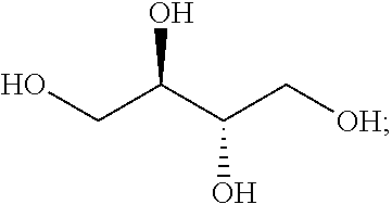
OCC(C(C[OH])O)O
